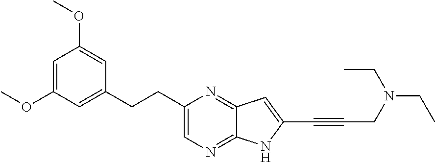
C1=C(OC)C=C(CCC2=CN=C3C(=N2)C=C(C#CCN(CC)CC)N3)C=C1OC
